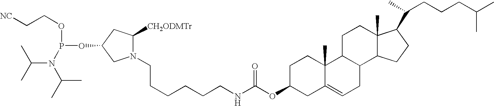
N1(CCCCCCNC(OC2CC3=CCC4C(C3(C)CC2)CCC2(C)C4CCC2C(CCCC(C)C)C)=O)C([CH2ODMTr])CC(OP(OCC[NC])N(C(C)C)C(C)C)C1
